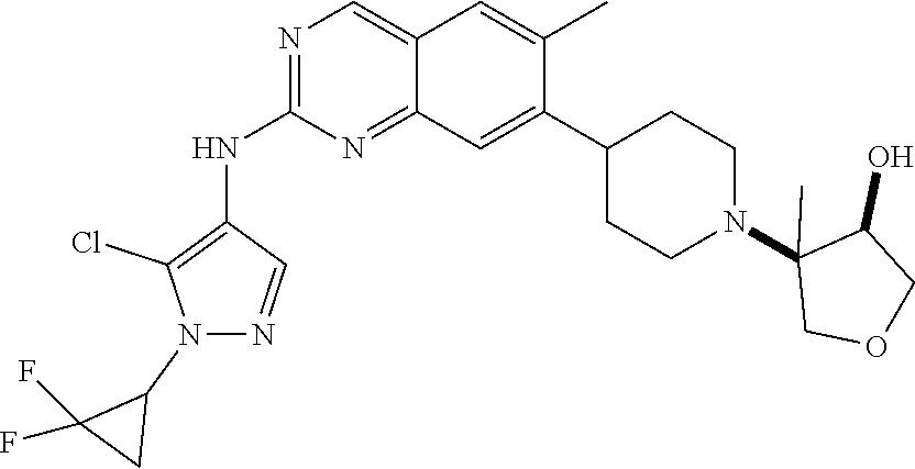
C12=NC(NC3=C(Cl)N(C4C(F)(F)C4)N=C3)=NC=C1C=C(C)C(C1CCN(C3(C)C(O)COC3)CC1)=C2
